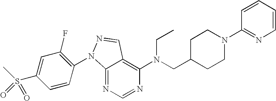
C12=NC=NC(N(CC3CCN(C4=NC=CC=C4)CC3)CC)=C1C=NN2C1=C(F)C=C(S(C)(=O)=O)C=C1
